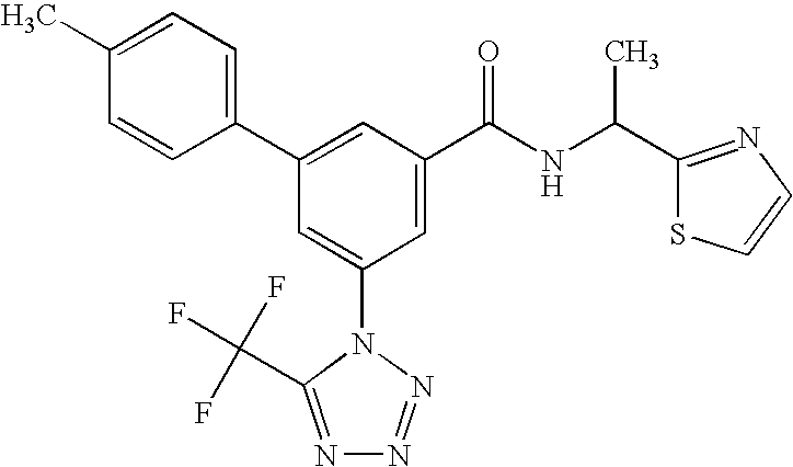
C1(C2=CC(C(NC(C3=NC=CS3)C)=O)=CC(N3C(C(F)(F)F)=NN=N3)=C2)=CC=C(C)C=C1
